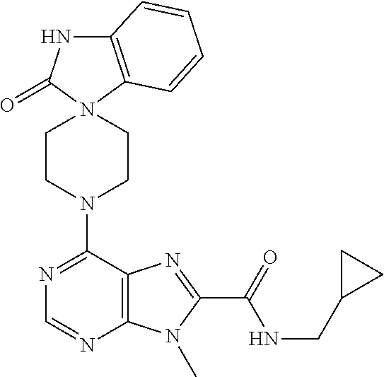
C1CN(C2=NC=NC3=C2N=C(C(NCC2CC2)=O)N3C)CCN12C1=C(NC2=O)C=CC=C1
